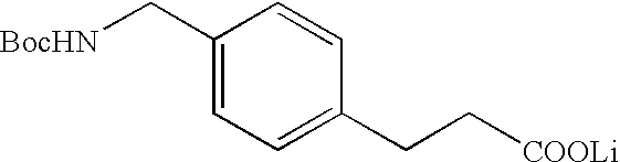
C1(C[BocHN])=CC=C(CC[COOLi])C=C1
